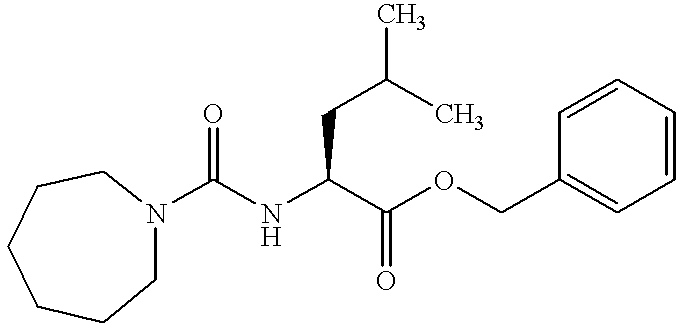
N1(C(NC(C(OCC2=CC=CC=C2)=O)CC(C)C)=O)CCCCCC1
